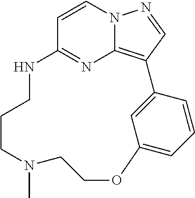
C1=CC2=NC3=C(C=NN13)C1=CC(=CC=C1)OCCN(C)CCCN2
